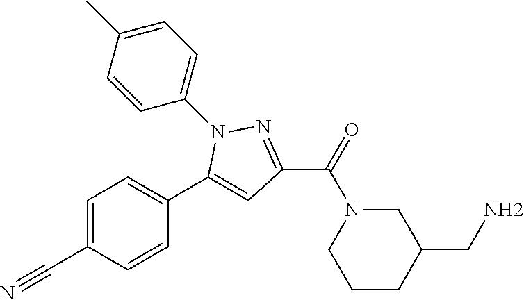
C1=C(C#N)C=CC(C2=CC(C(N3CCCC(CN)C3)=O)=NN2C2=CC=C(C)C=C2)=C1
